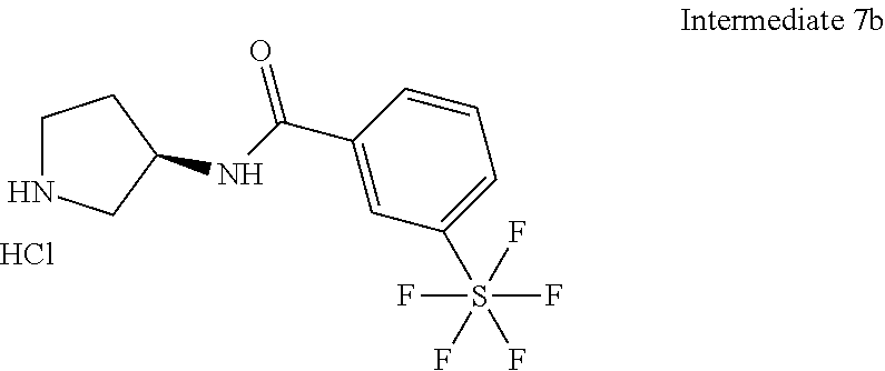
C1NCC(NC(C2=CC(S(F)(F)(F)(F)F)=CC=C2)=O)C1.Cl
